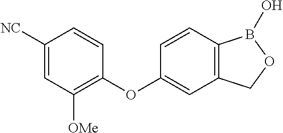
C1([NC])=CC([OMe])=C(OC2=CC3=C(C=C2)B(O)OC3)C=C1
